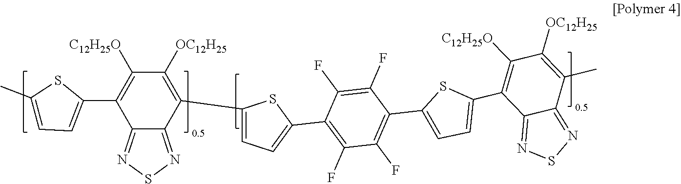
C1(C)=CC=C(C2=C([C12H25O])C([OC12H25])=C(C3=CC=C(C4=C(F)C(F)=C(C5=CC=C(C6=C([C12H25O])C([OC12H25])=C(C)C7=NSN=C67)S5)C(F)=C4F)S3)C3=NSN=C23)S1
